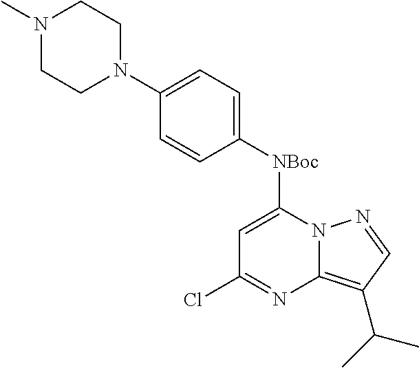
C1([NBoc]C2=CC(Cl)=NC3=C(C(C)C)C=NN23)=CC=C(N2CCN(C)CC2)C=C1
